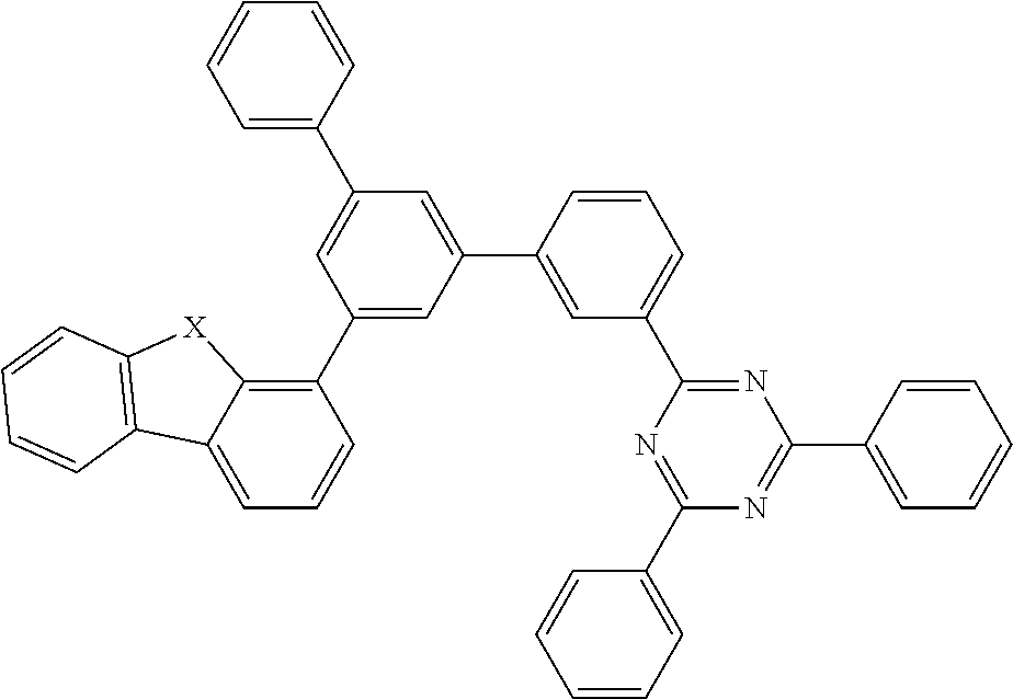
C1(C2=CC=CC=C2)=CC(C2=C3C(=CC=C2)C2=C([X]3)C=CC=C2)=CC(C2=CC(C3=NC(C4=CC=CC=C4)=NC(C4=CC=CC=C4)=N3)=CC=C2)=C1
